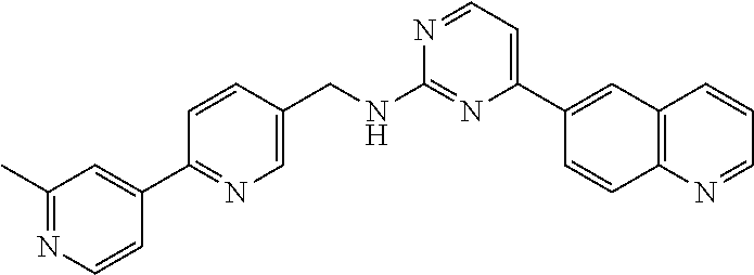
N1=CC=C(C2=CC3=C(C=C2)N=CC=C3)N=C1NCC1=CN=C(C2=CC(C)=NC=C2)C=C1
